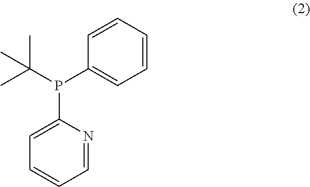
C1(P(C(C)(C)C)C2=CC=CC=C2)=CC=CC=N1
